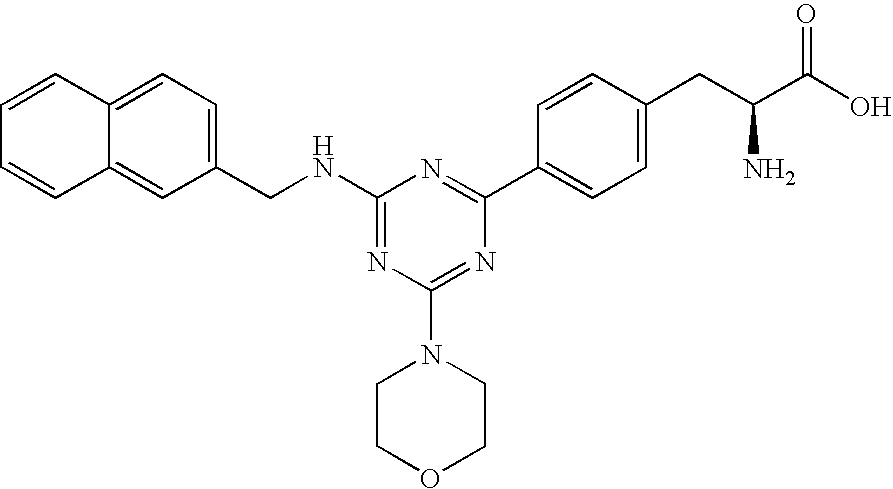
N1=C(NCC2=CC=C3C(=C2)C=CC=C3)N=C(C2=CC=C(CC(C(O)=O)N)C=C2)N=C1N1CCOCC1
